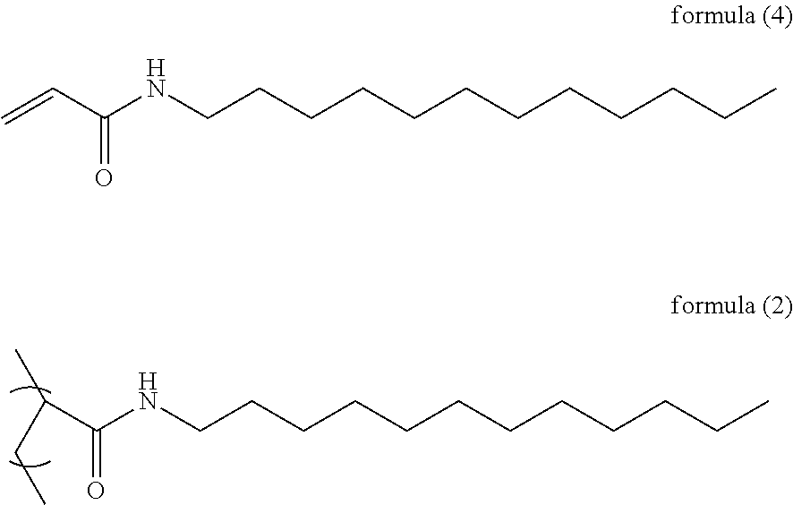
C(CCNC(C(C)CC)=O)CCCCCCCCC.C(CCNC(C=C)=O)CCCCCCCCC
